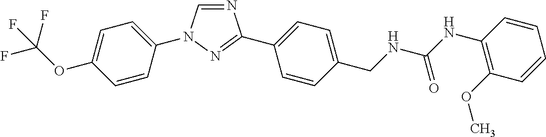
C1=C(N2C=NC(C3=CC=C(CNC(NC4=C(OC)C=CC=C4)=O)C=C3)=N2)C=CC(OC(F)(F)F)=C1
